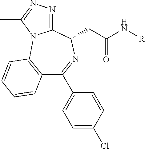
C12=C(C=CC=C1)N1C(=NN=C1C)C(CC(N[R])=O)N=C2C1=CC=C(Cl)C=C1
